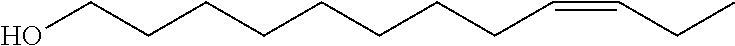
C(CCC=CCC)CCCCCO
